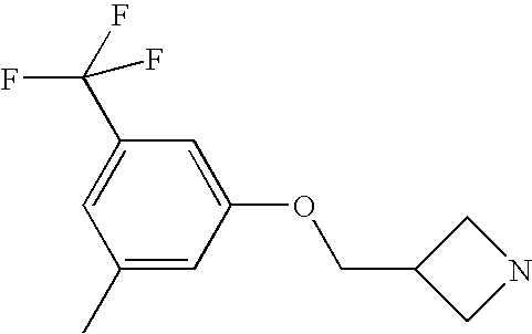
C1(C(F)(F)F)=CC(C)=CC(OCC2CNC2)=C1
